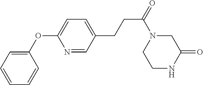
C1=CC=C(OC2=CC=C(CCC(=O)N3CCNC(=O)C3)C=N2)C=C1
